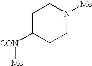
C1C([CON][Me])CCN([Me])C1
